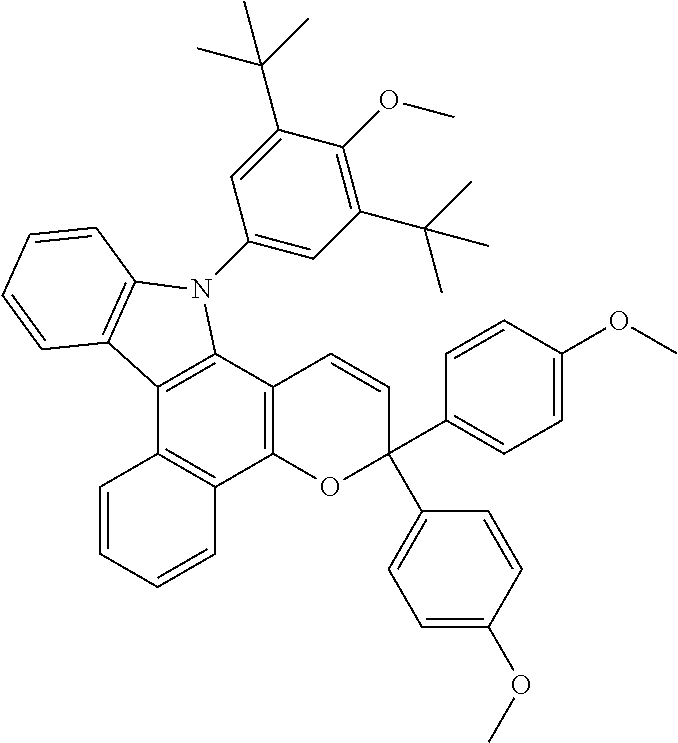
C12=C(C3=C(C4=C1C=CC=C4)OC(C1=CC=C(OC)C=C1)(C1=CC=C(OC)C=C1)C=C3)N(C1=CC(C(C)(C)C)=C(OC)C(C(C)(C)C)=C1)C1=C2C=CC=C1
